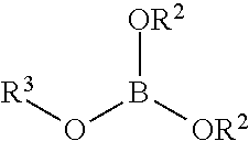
[R3]OB([OR2])[OR2]
